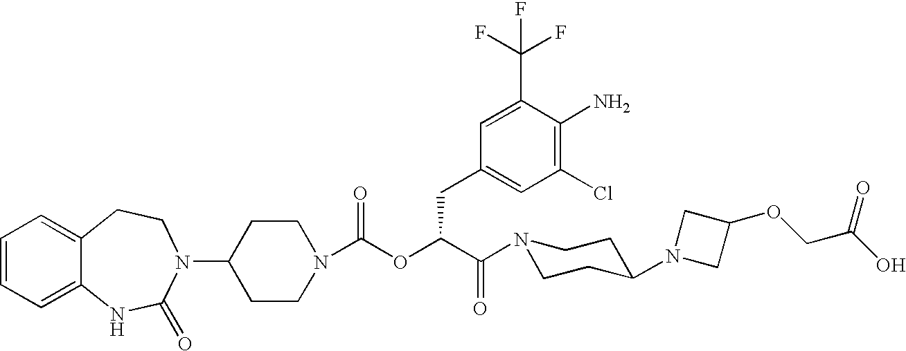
C1(N2C(=O)NC3=CC=CC=C3CC2)CCN(C(OC(C(N2CCC(N3CC(OCC(O)=O)C3)CC2)=O)CC2=CC(Cl)=C(N)C(C(F)(F)F)=C2)=O)CC1
